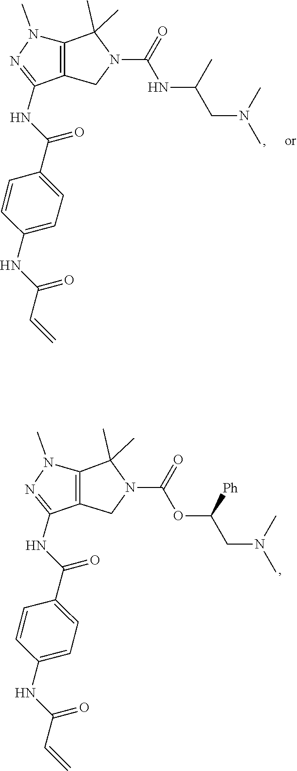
CN(C)CC(OC(N1C(C)(C)C2=C(C(NC(C3=CC=C(NC(C=C)=O)C=C3)=O)=NN2C)C1)=O)[Ph].CN(CC(NC(=O)N1C(C)(C)C2=C(C(NC(C3=CC=C(NC(C=C)=O)C=C3)=O)=NN2C)C1)C)C
